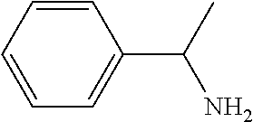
C1=CC=CC(C(C)N)=C1
